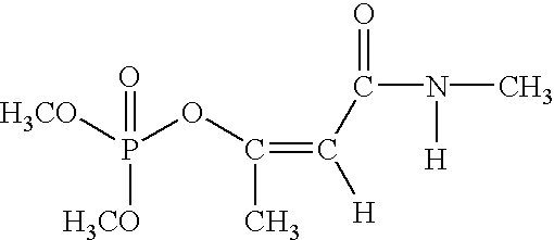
[H3CO]P(OC(C)=C(C(=O)N([H])C)[H])(=O)[H3CO]
